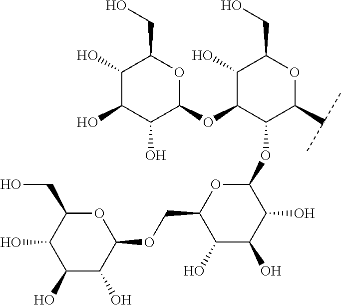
C1(O)C(O)C(O)C(OC2C(O)C(CO)OC(C(C)C)C2OC2OC(COC3OC(CO)C(O)C(O)C3O)C(O)C(O)C2O)OC1CO
